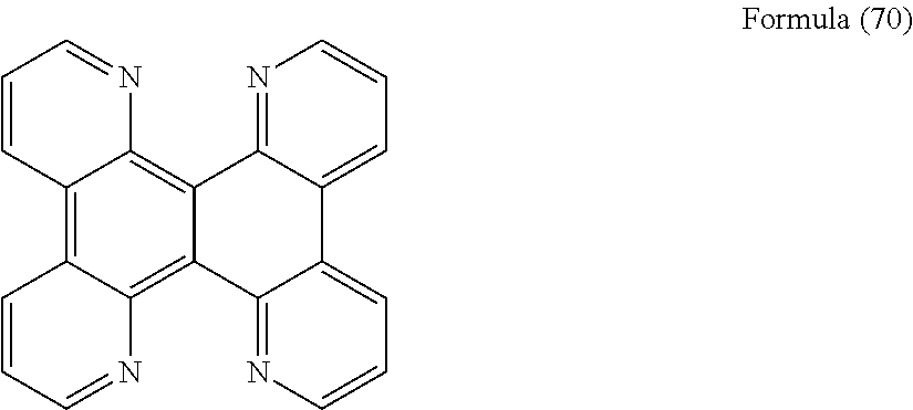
C1=CC2=C3C(=C4C(=C2N=C1)C1=NC=CC=C1C1=CC=CN=C41)N=CC=C3
